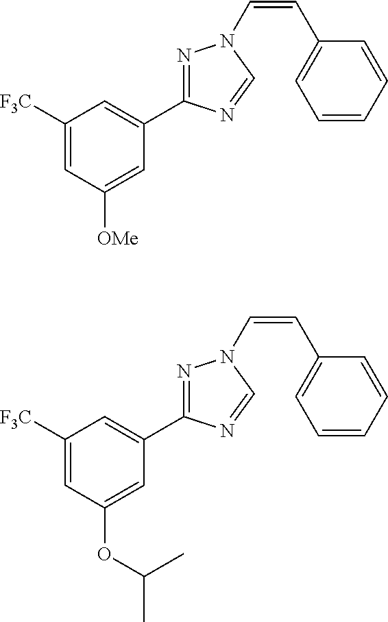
C1([F3C])=CC([OMe])=CC(C2=NN(C=CC3=CC=CC=C3)C=N2)=C1.C1([F3C])=CC(OC(C)C)=CC(C2=NN(C=CC3=CC=CC=C3)C=N2)=C1
